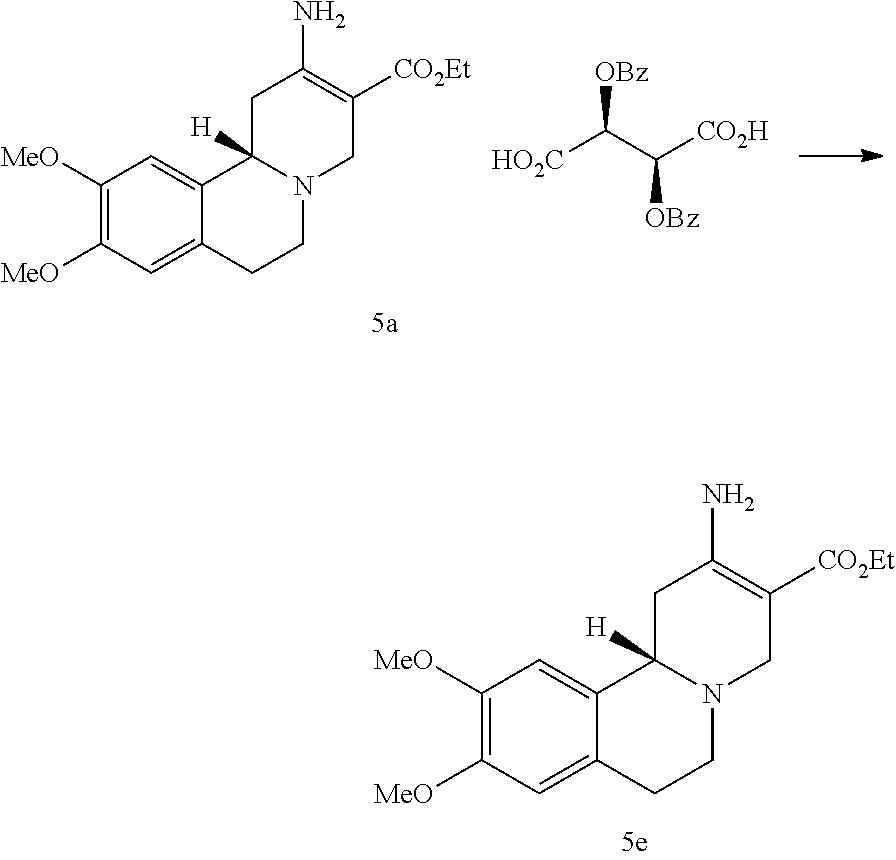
C1([MeO])=C([MeO])C=C2C(=C1)C1([H])N(CC2)CC([CO2Et])=C(N)C1.C([OBz])(C([CO2H])[OBz])[HO2C].C1([MeO])=C([MeO])C=C2C(=C1)C1([H])N(CC2)CC([CO2Et])=C(N)C1
